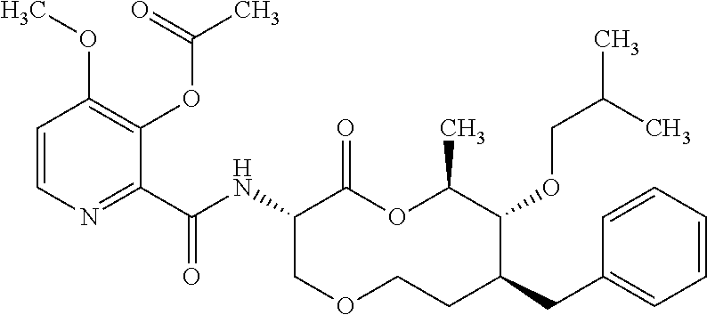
C1(C(NC2C(=O)OC(C)C(OCC(C)C)C(CC3=CC=CC=C3)CCOC2)=O)=NC=CC(OC)=C1OC(C)=O
